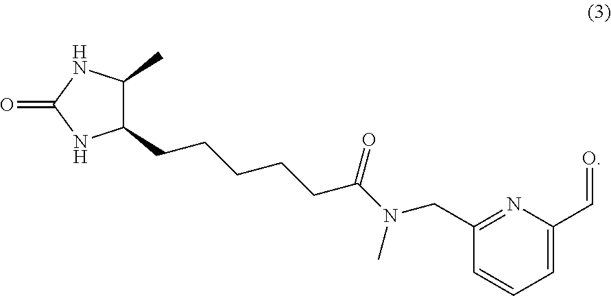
C1(CCCCCC(N(CC2=NC(C=O)=CC=C2)C)=O)C(C)NC(=O)N1
